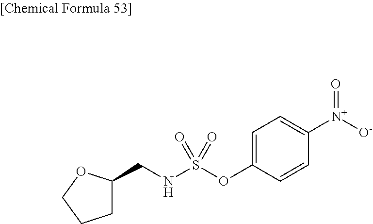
S(OC1=CC=C([N+]([O-])=O)C=C1)(=O)(=O)NCC1CCCO1
